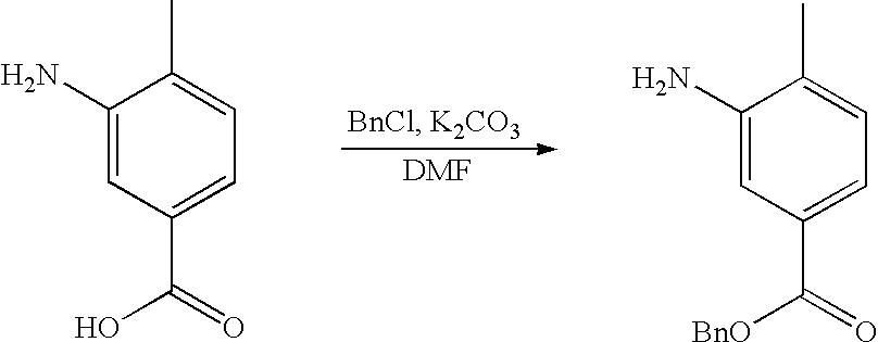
C1(C)=CC=C(C(O)=O)C=C1N.C1(C)=CC=C(C([BnO])=O)C=C1N
